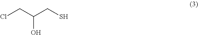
ClCC(CS)O
